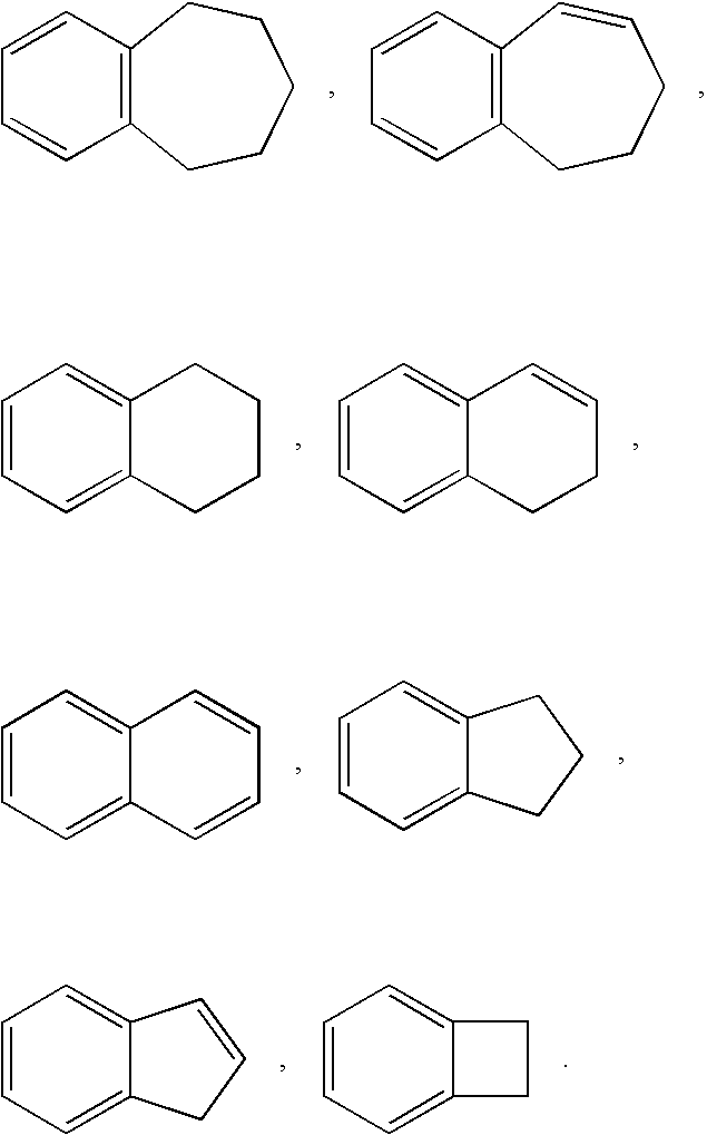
C1=CC2=C(C=C1)CCCCC2.C1=CC2=C(C=C1)CCCC=C2.C1=CC=C2C(=C1)CCCC2.C1=CC=C2C(=C1)C=CCC2.C1=CC=C2C(=C1)C=CC=C2.C1=CC=C2C(=C1)CCC2.C1=CC=C2C(=C1)C=CC2.C1=CC=C2C(=C1)CC2
